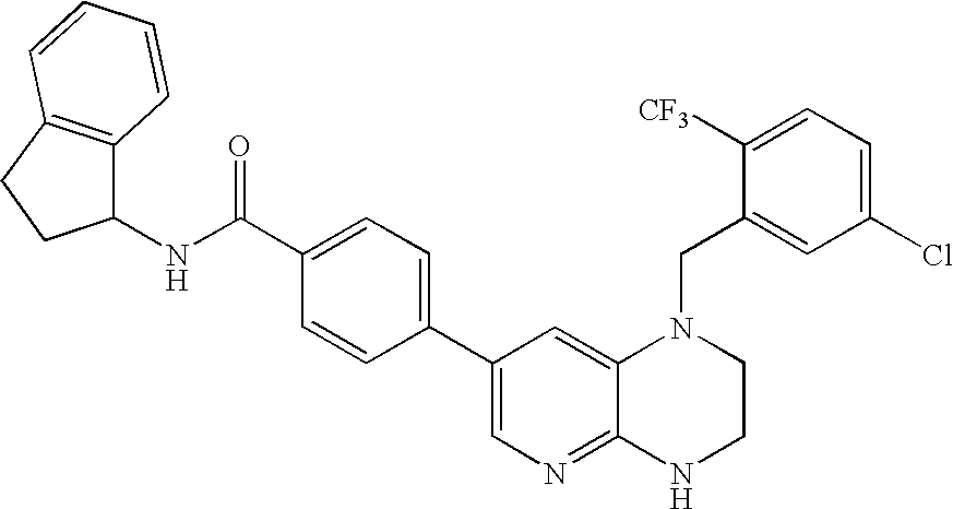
N(C1C2=C(CC1)C=CC=C2)C(C1=CC=C(C2=CN=C3C(=C2)N(CC2=CC(Cl)=CC=C2[CF3])CCN3)C=C1)=O
